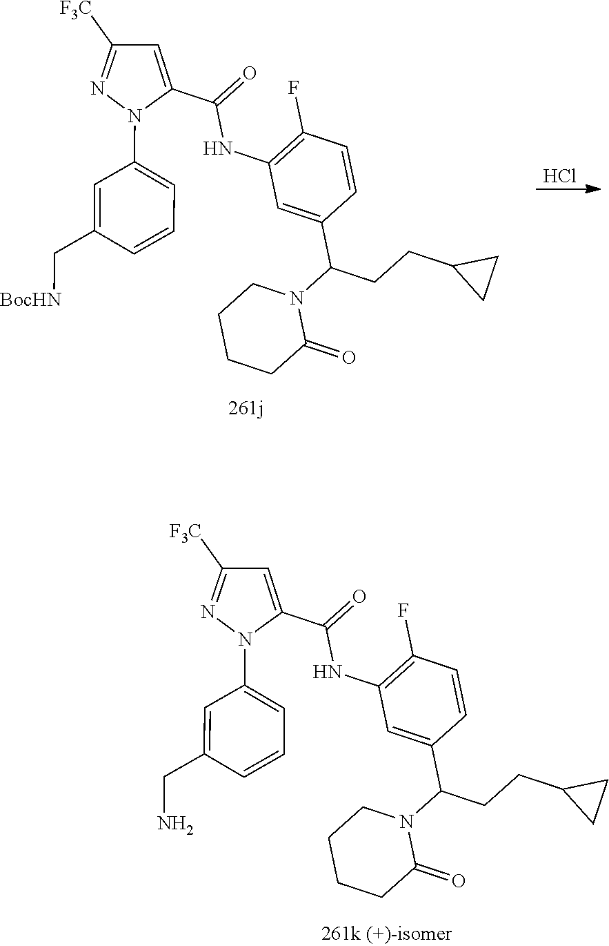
C1CCC(=O)N(C(CCC2CC2)C2=CC(NC(=O)C3=CC([F3C])=NN3C3=CC=CC(C[BocHN])=C3)=C(F)C=C2)C1.Cl.C1CCC(=O)N(C(CCC2CC2)C2=CC(NC(=O)C3=CC([F3C])=NN3C3=CC=CC(CN)=C3)=C(F)C=C2)C1
